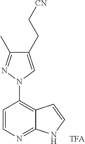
C1=CN=C2C(=C1N1C=C(CC[CN])C(C)=N1)C=CN2
